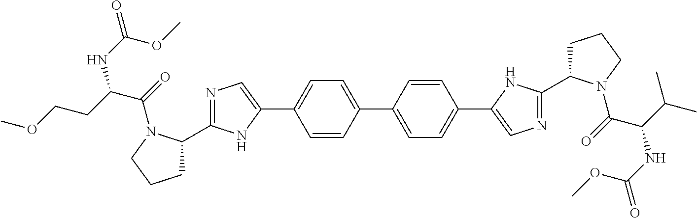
N1=C(C2CCCN2C(=O)C(CCOC)NC(=O)OC)NC(C2=CC=C(C3=CC=C(C4=CN=C(C5CCCN5C(=O)C(C(C)C)NC(=O)OC)N4)C=C3)C=C2)=C1
